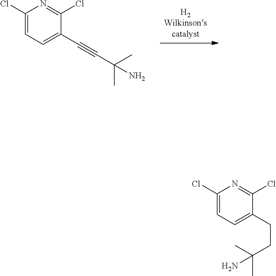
[H2Wilkinsonscatalyst].C1(Cl)=CC=C(C#CC(C)(C)N)C(Cl)=N1.C1(Cl)=CC=C(CCC(C)(C)N)C(Cl)=N1
